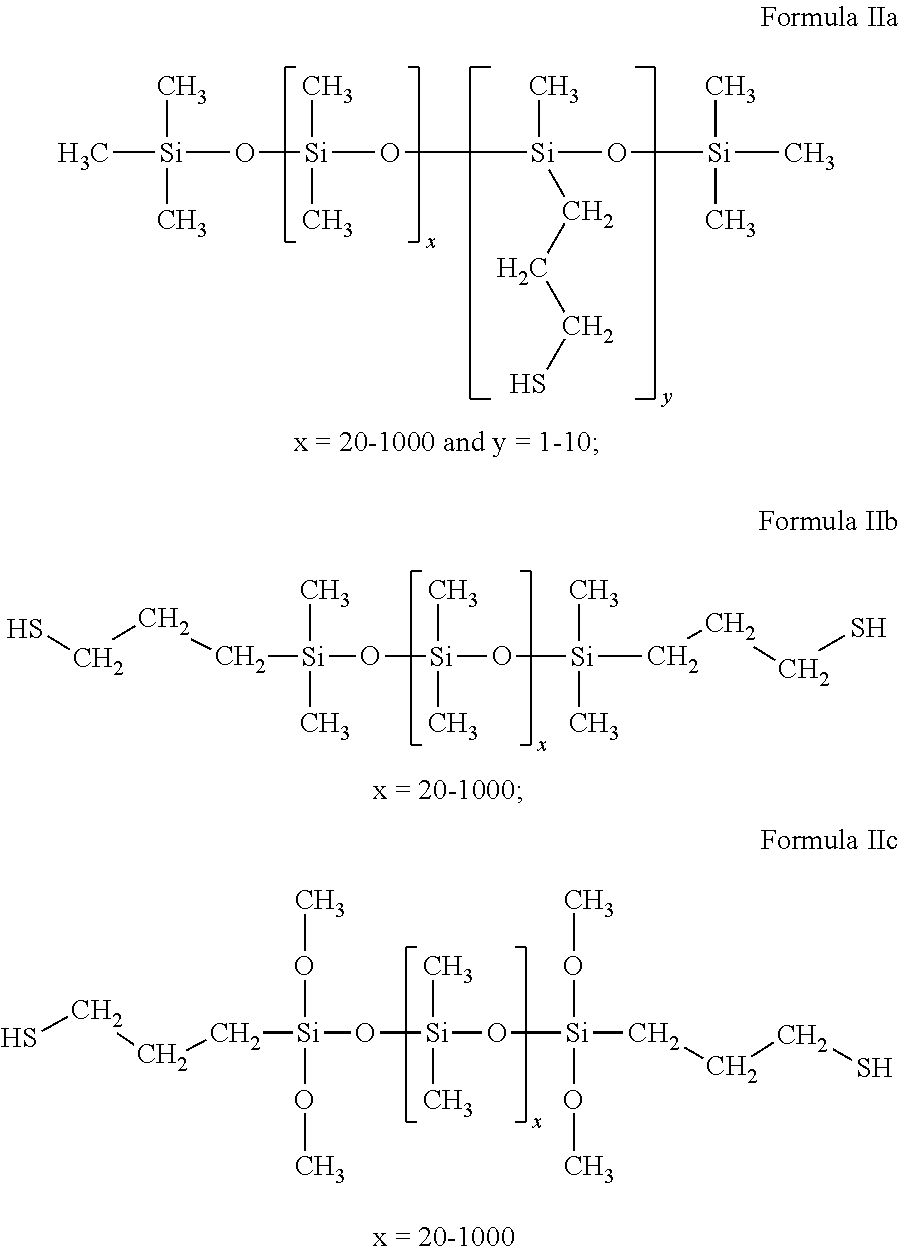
C[Si](C)(O[Si](C)(C)O[Si](C)(CCCS)O[Si](C)(C)C)C.C([Si](C)(O[Si](C)(C)O[Si](C)(C)CCCS)C)CCS.C([Si](OC)(O[Si](C)(C)O[Si](OC)(OC)CCCS)OC)CCS
